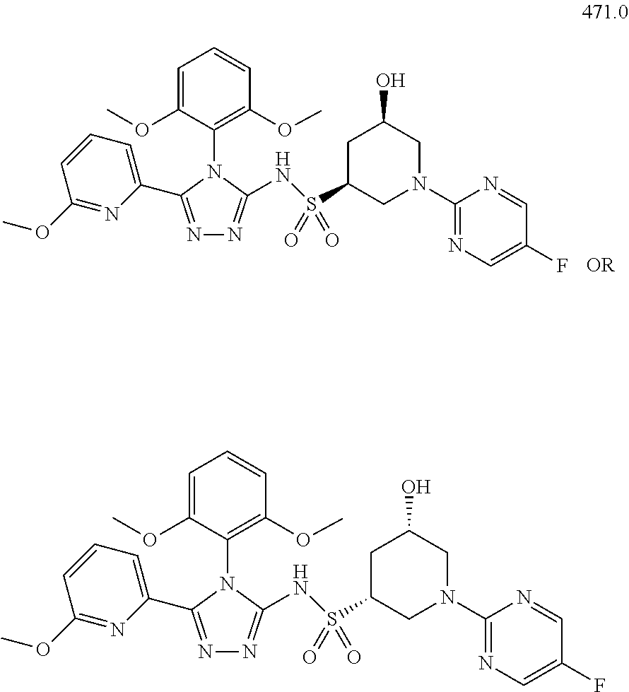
C1(N2CC(O)CC(S(=O)(=O)NC3=NN=C(C4=CC=CC(OC)=N4)N3C3=C(OC)C=CC=C3OC)C2)=NC=C(F)C=N1.C1(N2CC(O)CC(S(=O)(=O)NC3=NN=C(C4=CC=CC(OC)=N4)N3C3=C(OC)C=CC=C3OC)C2)=NC=C(F)C=N1
